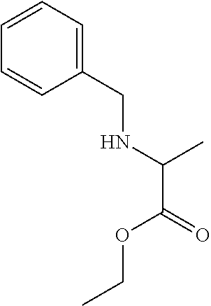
C1=CC=CC(CNC(C(=O)OCC)C)=C1
